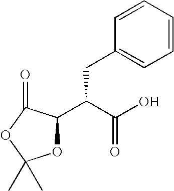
C1(C(C(O)=O)CC2=CC=CC=C2)OC(C)(C)OC1=O
